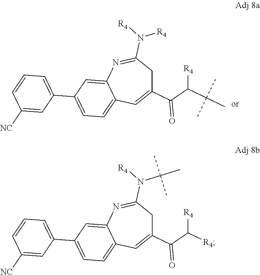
C1(C(=O)C([R4])C(C)(C)C)=CC2=CC=C(C3=CC=CC([NC])=C3)C=C2N=C(N([R4])[R4])C1.C1(C(=O)C([R4])[R4])=CC2=CC=C(C3=CC=CC([NC])=C3)C=C2N=C(N(C(C)(C)C)[R4])C1
